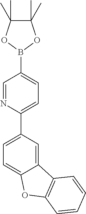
C12=CC(C3=CC=C(B4OC(C)(C)C(C)(C)O4)C=N3)=CC=C1OC1=C2C=CC=C1
